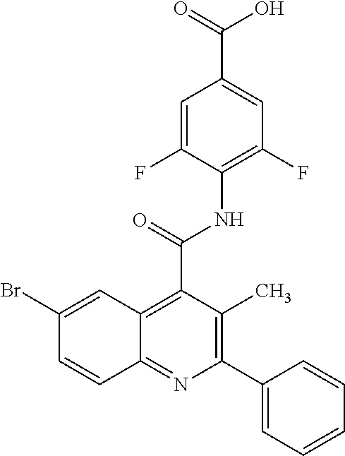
C1=C(F)C(NC(C2=C3C(=NC(C4=CC=CC=C4)=C2C)C=CC(Br)=C3)=O)=C(F)C=C1C(=O)O
